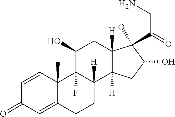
C1=CC2(C)C(=CC1=O)CCC1([H])C2(F)C(O)CC2([H])C1([H])CC(O)C2(C(=O)CN)O
